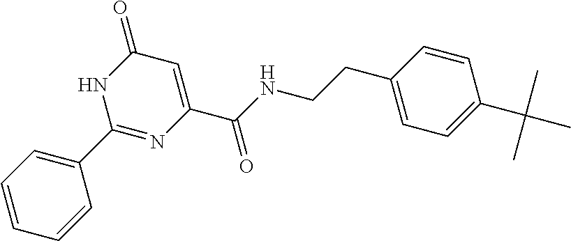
C1=CC=C(C2=NC(C(=O)NCCC3=CC=C(C(C)(C)C)C=C3)=CC(=O)N2)C=C1
